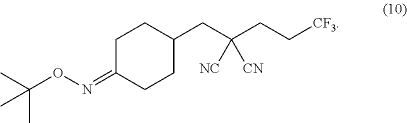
C1C(=NOC(C)(C)C)CCC(CC(CC[CF3])([NC])[CN])C1
